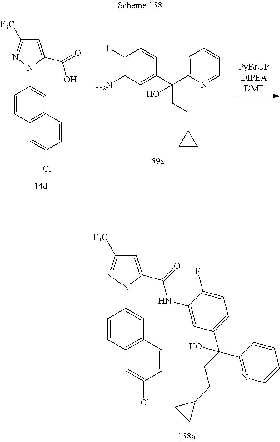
C1(C(C2=NC=CC=C2)(CCC2CC2)O)=CC=C(F)C(NC(=O)C2=CC([F3C])=NN2C2=CC3=C(C=C2)C=C(Cl)C=C3)=C1.[PyBrOPDIPEADMF].C1=C(C(=O)O)N(C2=CC3=C(C=C2)C=C(Cl)C=C3)N=C1[F3C].C1(N)=C(F)C=CC(C(C2=CC=CC=N2)(CCC2CC2)O)=C1
